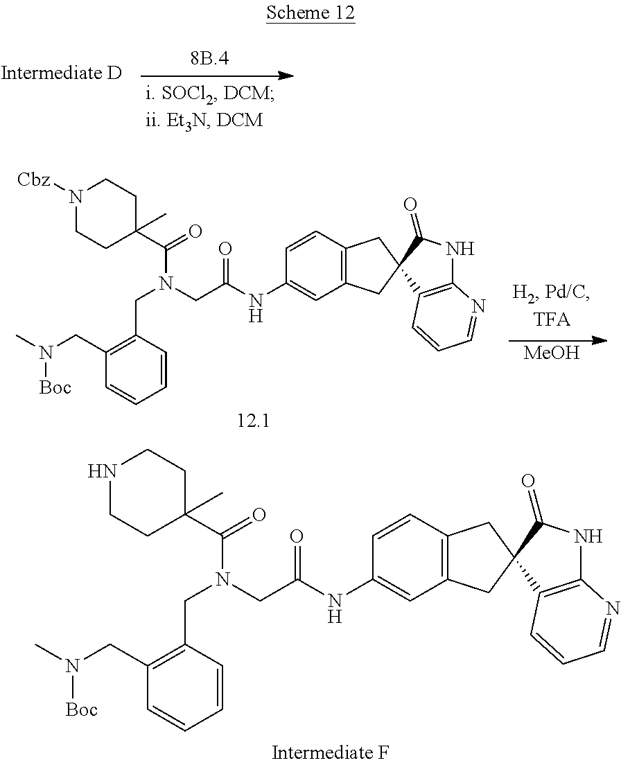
C1(CN(C)[Boc])=C(CN(CC(NC2=CC3=C(C=C2)CC2(C3)C(=O)NC3=C2C=CC=N3)=O)C(=O)C2(C)CCN([Cbz])CC2)C=CC=C1.[MeOH].C1(CN(C)[Boc])=C(CN(CC(NC2=CC3=C(C=C2)CC2(C3)C(=O)NC3=C2C=CC=N3)=O)C(=O)C2(C)CCNCC2)C=CC=C1
